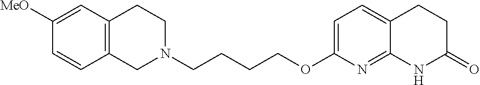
C12=C(CCN(CCCCOC3=CC=C4C(=N3)NC(=O)CC4)C1)C=C([MeO])C=C2
